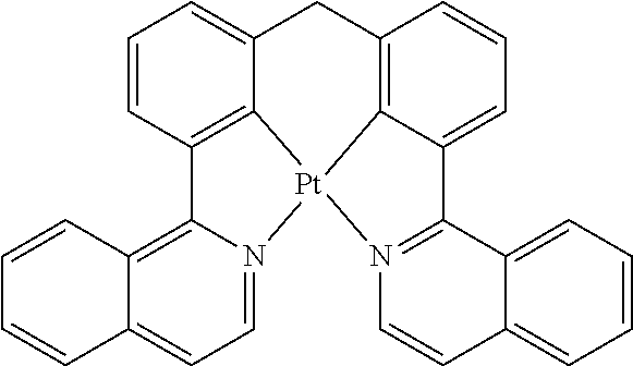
C12=C3C=CC=C1C1=N(C=CC4=CC=CC=C14)[Pt]21C2=C(C=CC=C2C3)C2=C3C(=CC=N21)C=CC=C3
